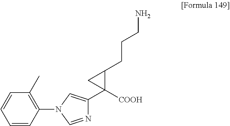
C1=CC(N2C=NC(C3([COOH])C(CCCN)C3)=C2)=C(C)C=C1
